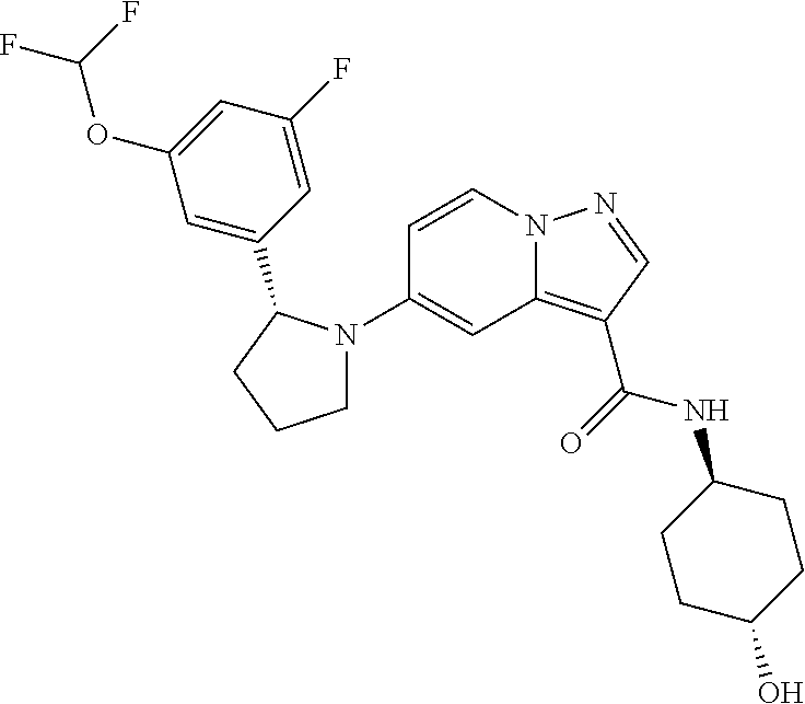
N12C(=C(C(=O)NC3CCC(O)CC3)C=N1)C=C(N1CCCC1C1=CC(OC(F)F)=CC(F)=C1)C=C2
